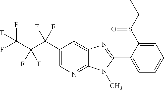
C12=NC=C(C(C(C(F)(F)F)(F)F)(F)F)C=C1N=C(C1=CC=CC=C1S(CC)=O)N2C
